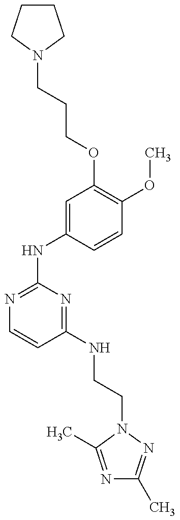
C1CCN(CCCOC2=C(OC)C=CC(NC3=NC=CC(NCCN4N=C(C)N=C4C)=N3)=C2)C1
